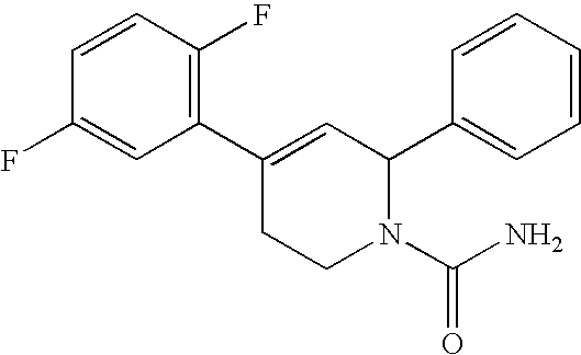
C1=CC(F)=C(C2=CC(C3=CC=CC=C3)N(C(=O)N)CC2)C=C1F
